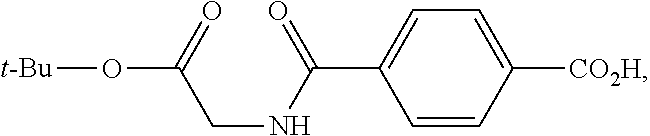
C1=C(C(=O)NCC(=O)O[t-Bu])C=CC([CO2H])=C1
